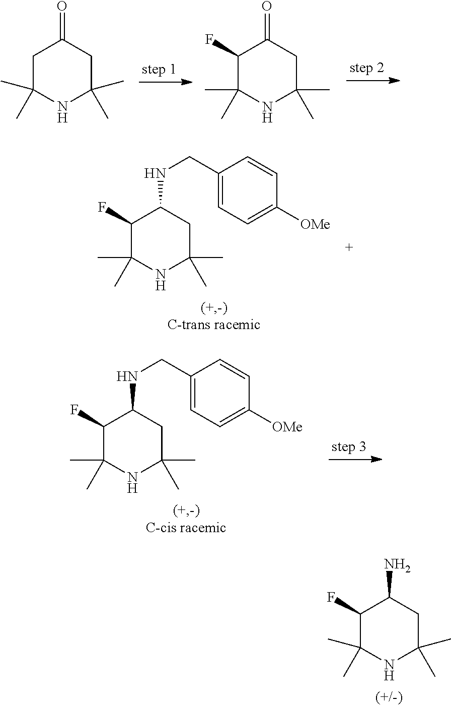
C1C(C)(C)NC(C)(C)CC1=O.C1(F)C(C)(C)NC(C)(C)CC1=O.C1(F)C(C)(C)NC(C)(C)CC1NCC1=CC=C([OMe])C=C1.C1(F)C(C)(C)NC(C)(C)CC1NCC1=CC=C([OMe])C=C1.C1(F)C(C)(C)NC(C)(C)CC1N
